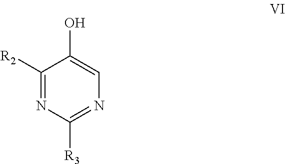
N1=C([R3])N=C([R2])C(O)=C1
